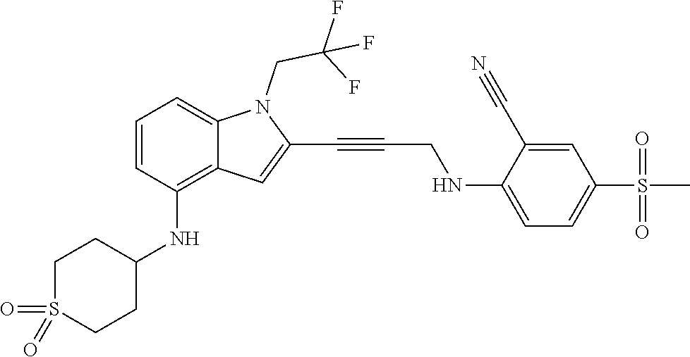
C1=C(NCC#CC2=CC3=C(NC4CCS(=O)(=O)CC4)C=CC=C3N2CC(F)(F)F)C(C#N)=CC(S(C)(=O)=O)=C1
